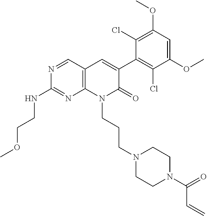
C1(NCCOC)=NC2=C(C=C(C3=C(Cl)C(OC)=CC(OC)=C3Cl)C(=O)N2CCCN2CCN(C(C=C)=O)CC2)C=N1
